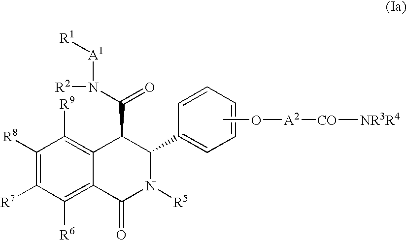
C1([R8])=C([R7])C([R6])=C2C(=C1[R9])C(C(N([R2])[A1][R1])=O)C(C1=CC=CC=C1)N([R5])C2=O.CO[A2][CO][NR3R4]
